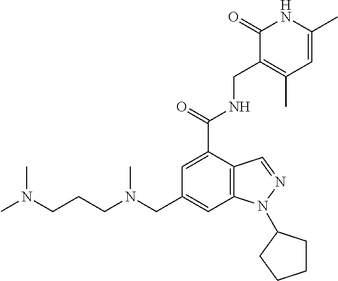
C1=C(C(=O)NCC2=C(C)C=C(C)NC2=O)C2=C(C=C1CN(CCCN(C)C)C)N(C1CCCC1)N=C2
